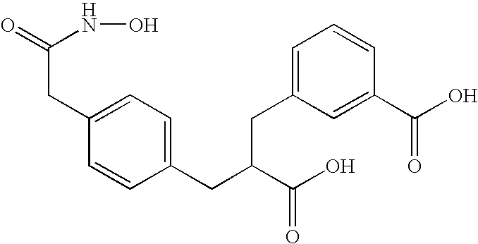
C(C(=O)NO)C1=CC=C(CC(C(O)=O)CC2=CC=CC(C(=O)O)=C2)C=C1
